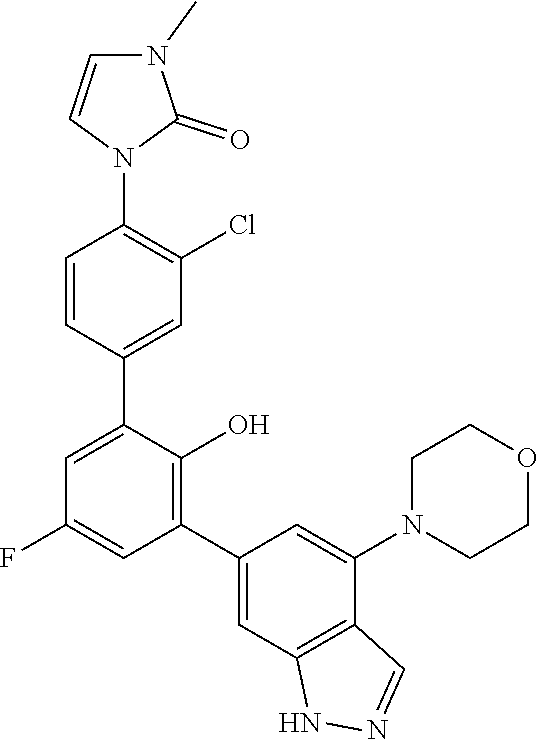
O1CCN(C2=CC(C3=C(O)C(C4=CC(Cl)=C(N5C=CN(C)C5=O)C=C4)=CC(F)=C3)=CC3=C2C=NN3)CC1
